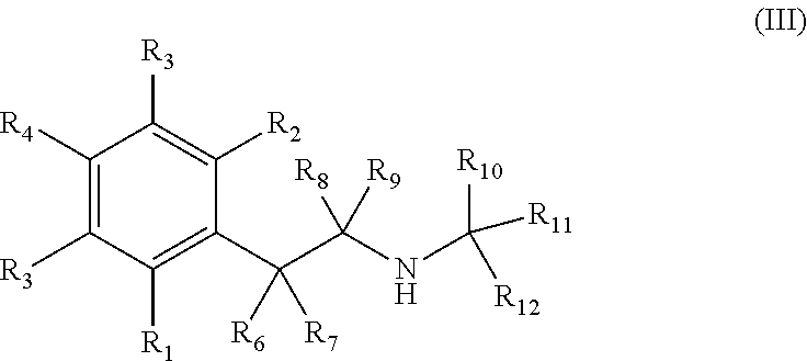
C1([R4])=C([R3])C([R1])=C(C(C(NC([R10])([R11])[R12])([R8])[R9])([R6])[R7])C([R2])=C1[R3]
